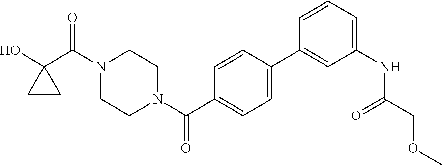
OC1(C(N2CCN(C(=O)C3=CC=C(C4=CC(NC(=O)COC)=CC=C4)C=C3)CC2)=O)CC1
